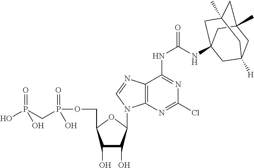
C1(O)C(O)C(N2C3=C(C(NC(NC45CC6([H])CC(C)(CC(C)(C4)C6)C5)=O)=NC(Cl)=N3)N=C2)OC1COP(CP(=O)(O)O)(=O)O
